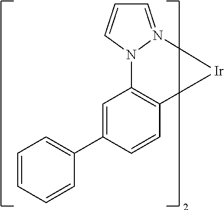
N12C3=C(C=CC(C4=CC=CC=C4)=C3)[Ir]N1=CC=C2
